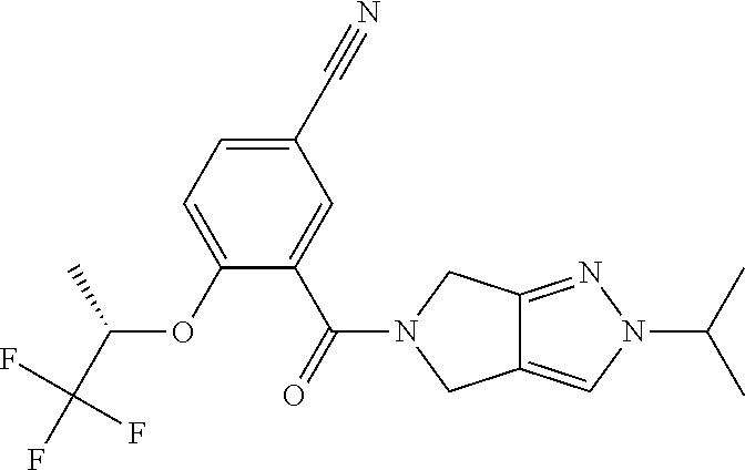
C1(C#N)=CC=C(OC(C(F)(F)F)C)C(C(=O)N2CC3=CN(C(C)C)N=C3C2)=C1
